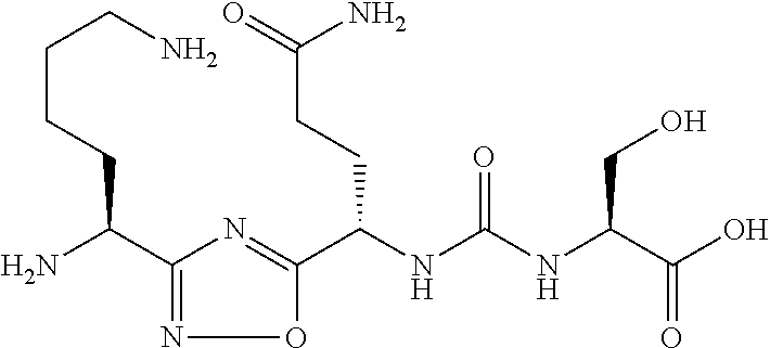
C1(C(N)CCCCN)=NOC(C(NC(NC(C(O)=O)CO)=O)CCC(N)=O)=N1
